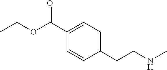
C1(CCNC)=CC=C(C(OCC)=O)C=C1
